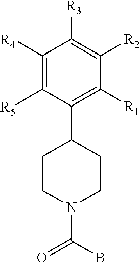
C1([R4])=C([R5])C(C2CCN(C(B)=O)CC2)=C([R1])C([R2])=C1[R3]
